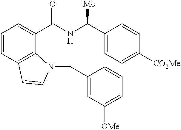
C1=CC2=C(C(C(NC(C3=CC=C([CO2Me])C=C3)[Me])=O)=C1)N(CC1=CC([OMe])=CC=C1)C=C2
